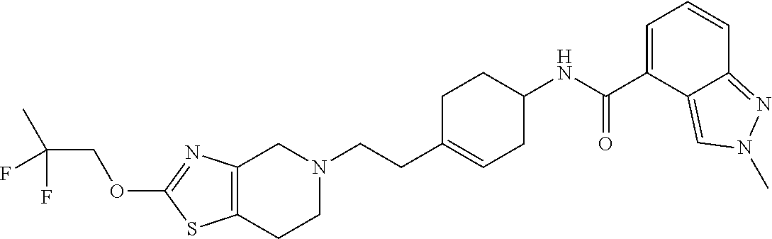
C12=C(CCN(CCC3=CCC(NC(C4=CC=CC5=NN(C)C=C45)=O)CC3)C1)SC(OCC(C)(F)F)=N2
